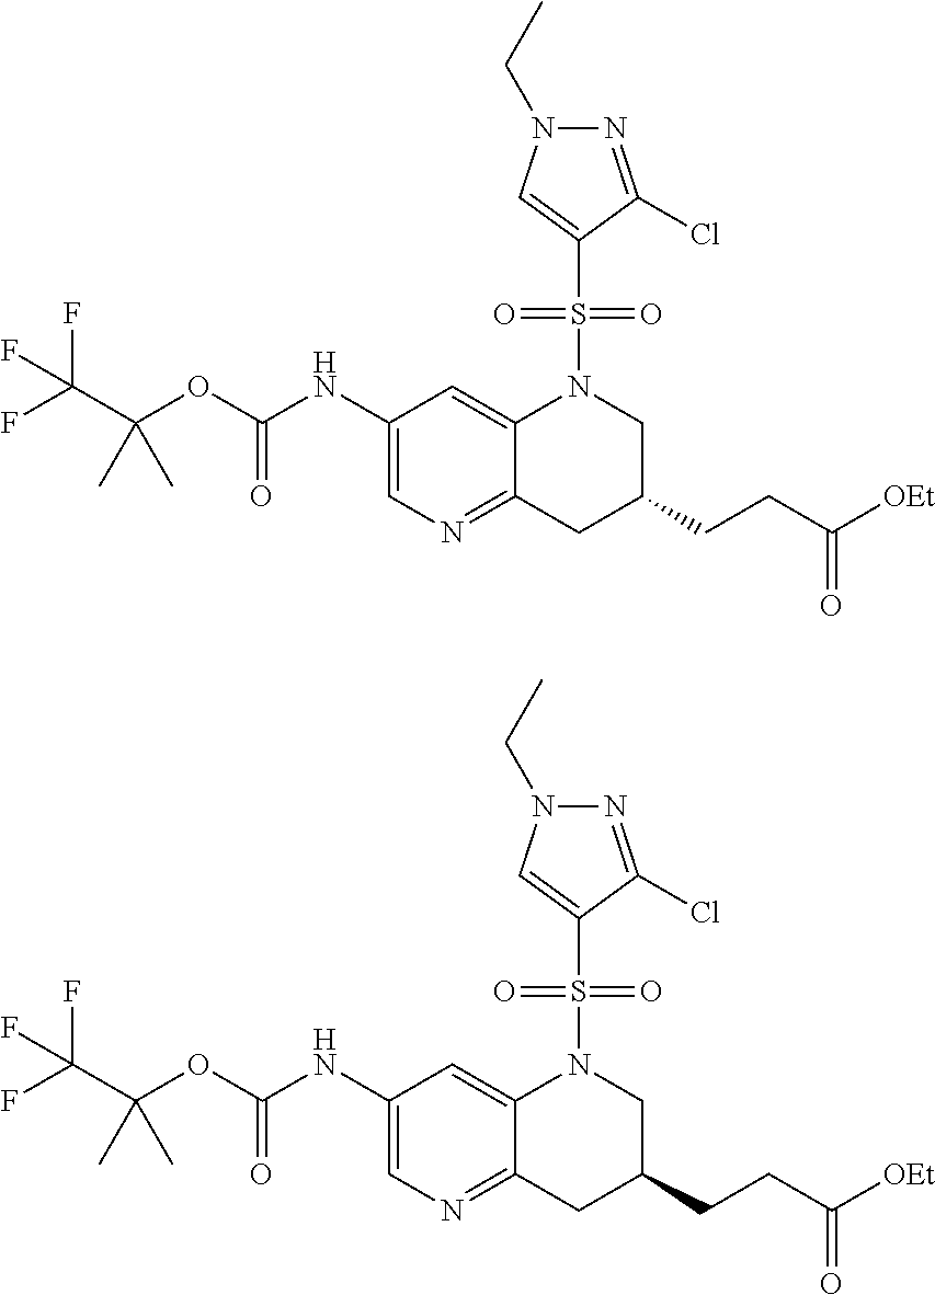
C1(NC(OC(C(F)(F)F)(C)C)=O)=CN=C2C(=C1)N(S(C1=CN(CC)N=C1Cl)(=O)=O)CC(CCC([OEt])=O)C2.C1(NC(OC(C(F)(F)F)(C)C)=O)=CN=C2C(=C1)N(S(C1=CN(CC)N=C1Cl)(=O)=O)CC(CCC([OEt])=O)C2
